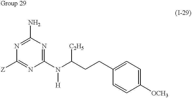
C1(N)=NC([Z])=NC(N([H])C(CCC2=CC=C([OCH3])C=C2)[C2H5])=N1
